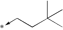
CC(C)(CC->*)C
